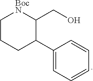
C1(C2C(CO)[BocN]CCC2)=CC=CC=C1
